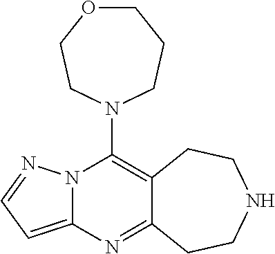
C1OCCN(C2=C3C(=NC4=CC=NN24)CCNCC3)CC1
